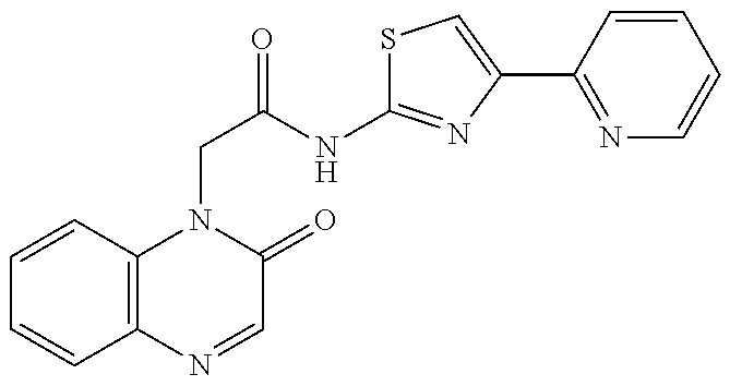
C1=CC2=C(C=C1)N=CC(=O)N2CC(=O)NC1=NC(C2=NC=CC=C2)=CS1
